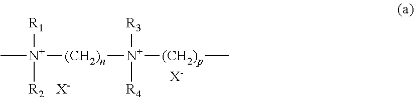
[X-].[X-].C[N+]([R2])([R1])[(CH2)n][N+]([R4])([R3])[(CH2)p]C
